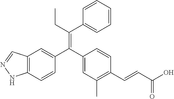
C12=C(C=CC(C(C3=CC(C)=C(C=CC(O)=O)C=C3)=C(CC)C3=CC=CC=C3)=C1)NN=C2
